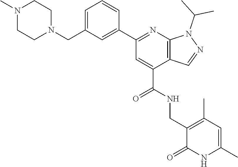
N1(C)CCN(CC2=CC=CC(C3=NC4=C(C(C(NCC5=C(C)C=C(C)NC5=O)=O)=C3)C=NN4C(C)C)=C2)CC1
